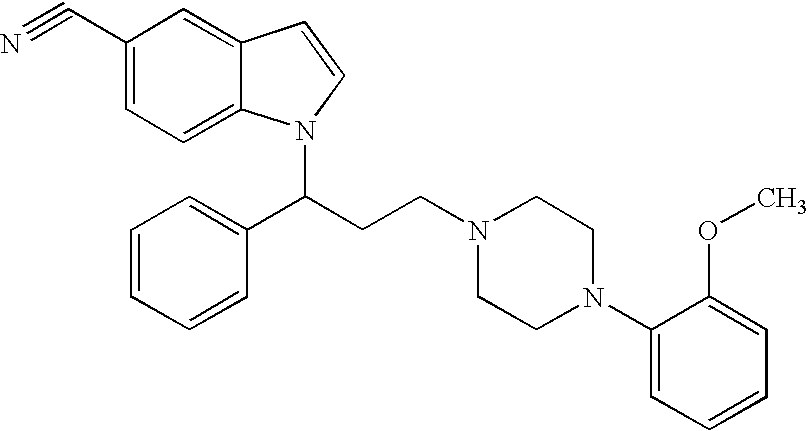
C1(C#N)=CC=C2C(=C1)C=CN2C(C1=CC=CC=C1)CCN1CCN(C2=CC=CC=C2OC)CC1
